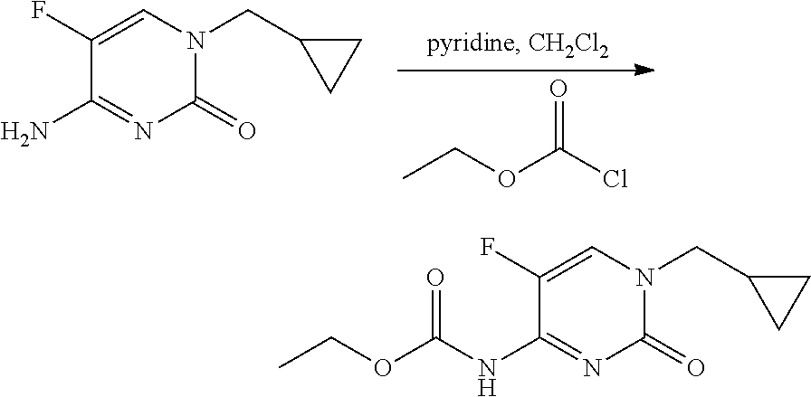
CCOC(Cl)=O.C1(F)=CN(CC2CC2)C(=O)N=C1N.C1(F)=CN(CC2CC2)C(=O)N=C1NC(OCC)=O
